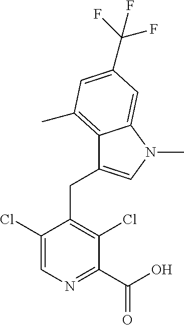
C1(Cl)=CN=C(C(O)=O)C(Cl)=C1CC1=CN(C)C2=CC(C(F)(F)F)=CC(C)=C12
